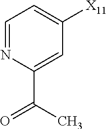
C1=C(C(C)=O)N=CC=C1[X11]
